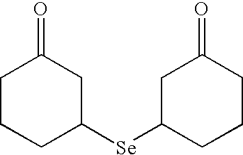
C1CC([Se]C2CC(=O)CCC2)CC(=O)C1
